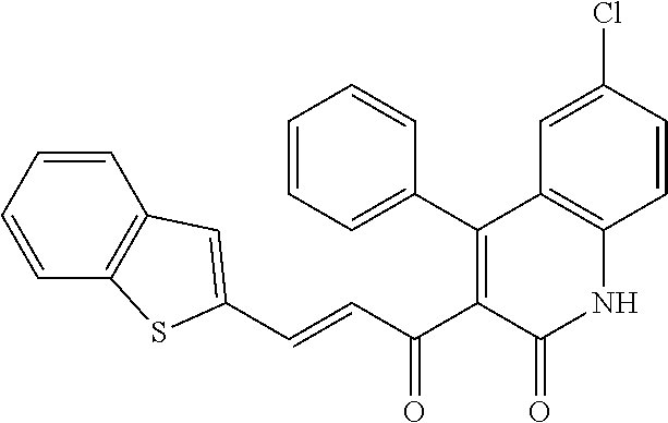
C1=CC=C(C2=C(C(C=CC3=CC4=C(C=CC=C4)S3)=O)C(=O)NC3=C2C=C(Cl)C=C3)C=C1
